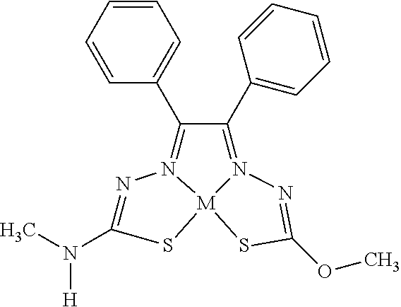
N1=C(N(C)[H])S[M]23N1=C(C1=CC=CC=C1)C(C1=CC=CC=C1)=N2N=C(OC)S3
